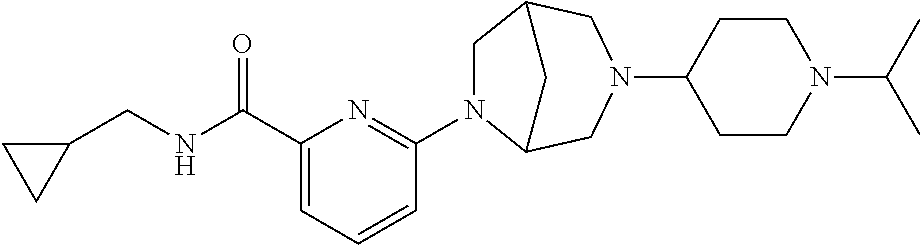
C(C1=CC=CC(N2CC3CN(C4CCN(C(C)C)CC4)CC2C3)=N1)(NCC1CC1)=O
